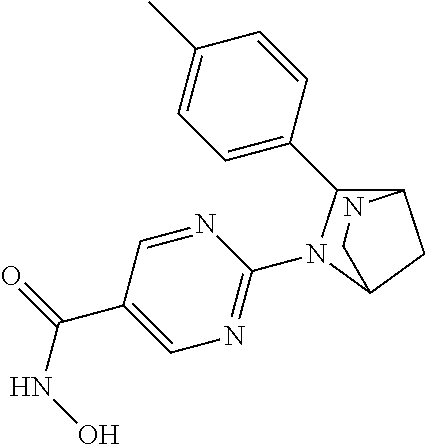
C1(N2C(C3=CC=C(C)C=C3)C3CC2CN3)=NC=C(C(NO)=O)C=N1
